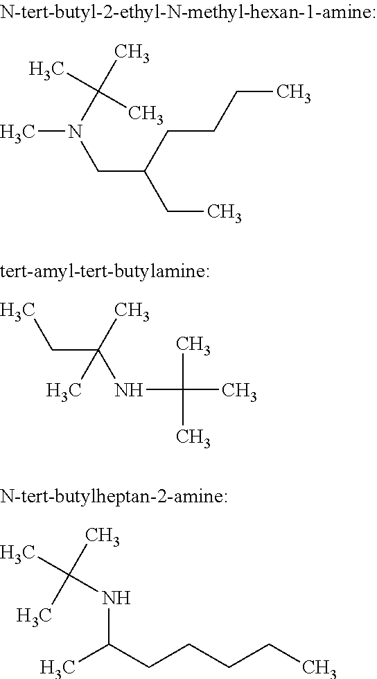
CN(C(C)(C)C)CC(CC)CCCC.CCC(C)(C)NC(C)(C)C.CC(NC(CCCCC)C)(C)C
